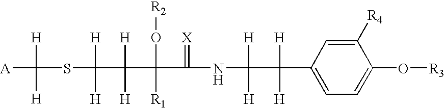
C1=C(C([H])([H])C([H])([H])NC(=[X])C(O[R2])(C([H])([H])C(SC([H])([A])[H])([H])[H])[R1])C=C([R4])C(O[R3])=C1
